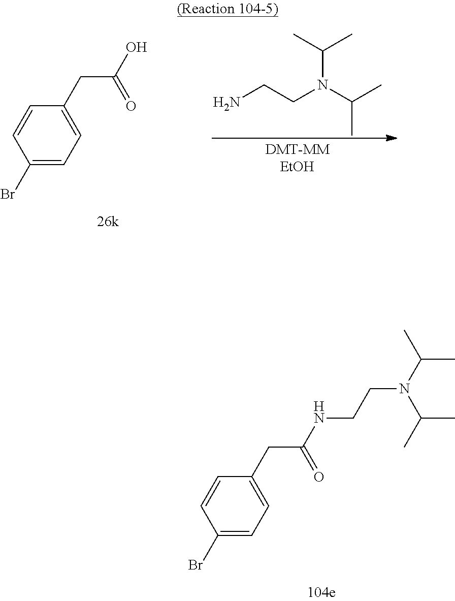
C1(Br)=CC=C(CC(NCCN(C(C)C)C(C)C)=O)C=C1.C1(Br)=CC=C(CC(O)=O)C=C1.NCCN(C(C)C)C(C)C
